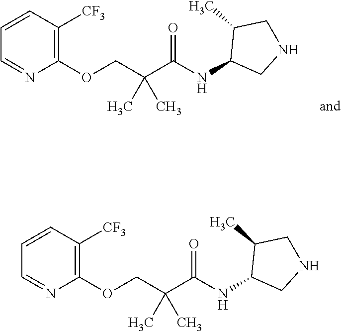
C1=CC([CF3])=C(OCC(C(NC2CNCC2C)=O)(C)C)N=C1.C1=CC([CF3])=C(OCC(C(NC2CNCC2C)=O)(C)C)N=C1
